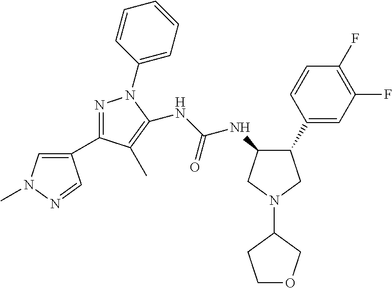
C1(C2=NN(C3=CC=CC=C3)C(NC(=O)NC3C(C4=CC(F)=C(F)C=C4)CN(C4COCC4)C3)=C2C)=CN(C)N=C1
